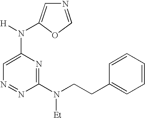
N1=NC(N(CCC2=CC=CC=C2)[Et])=NC(N([H])C2=CN=CO2)=C1
